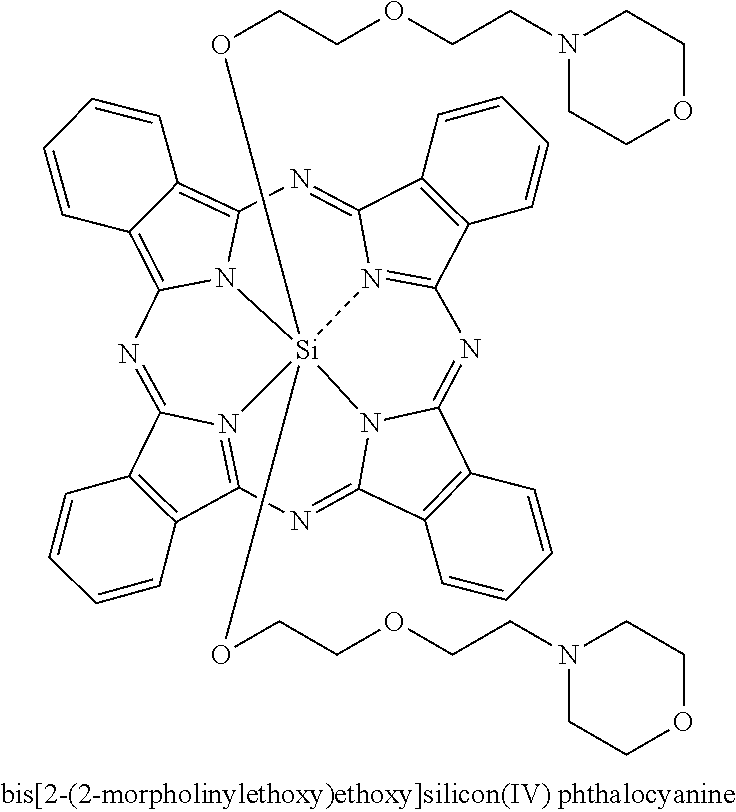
C12=C(C3=N4C1=NC1=C5C(=C6N1[Si]41(OCCOCCN4CCOCC4)(OCCOCCN4CCOCC4)N4=C(C7=C(C4=N6)C=CC=C7)N=C4C6=C(C(=N3)N41)C=CC=C6)C=CC=C5)C=CC=C2
